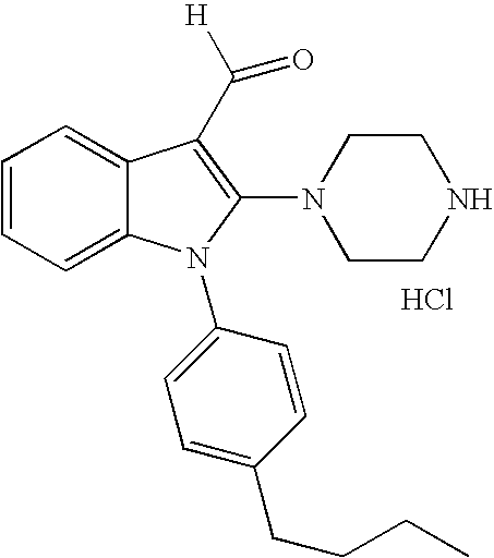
C1=CC=C2C(=C1)C(C([H])=O)=C(N1CCNCC1)N2C1=CC=C(CCCC)C=C1.Cl
